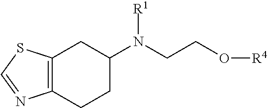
C12=C(CCC(N(CCO[R4])[R1])C1)N=CS2
